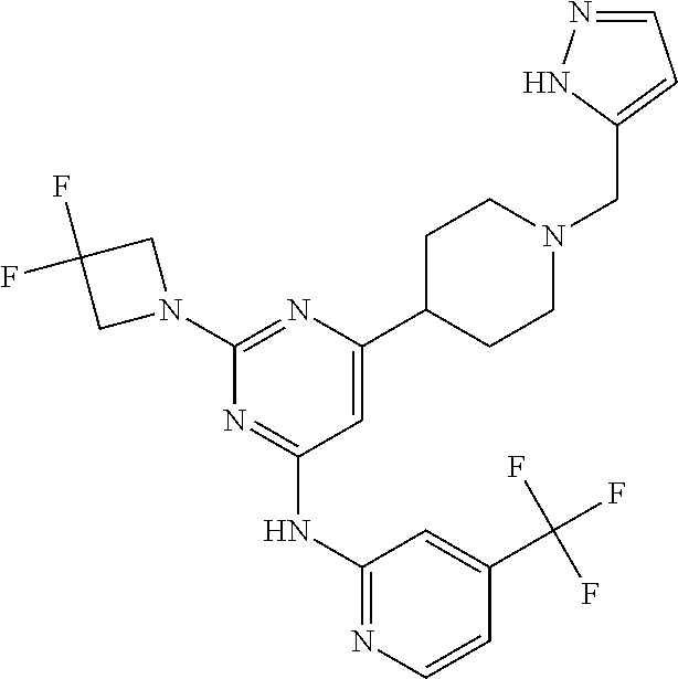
C1=C(C2CCN(CC3=CC=NN3)CC2)N=C(N2CC(F)(F)C2)N=C1NC1=NC=CC(C(F)(F)F)=C1
